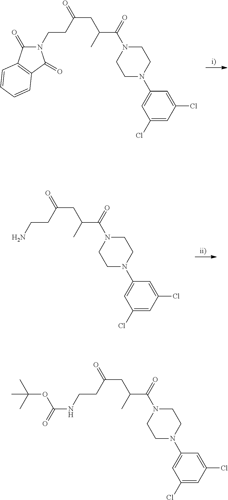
C1(N2CCN(C(=O)C(CC(=O)CCN3C(=O)C4=C(C3=O)C=CC=C4)C)CC2)=CC(Cl)=CC(Cl)=C1.C1(N2CCN(C(=O)C(CC(=O)CCN)C)CC2)=CC(Cl)=CC(Cl)=C1.C1(N2CCN(C(=O)C(CC(=O)CCNC(=O)OC(C)(C)C)C)CC2)=CC(Cl)=CC(Cl)=C1
